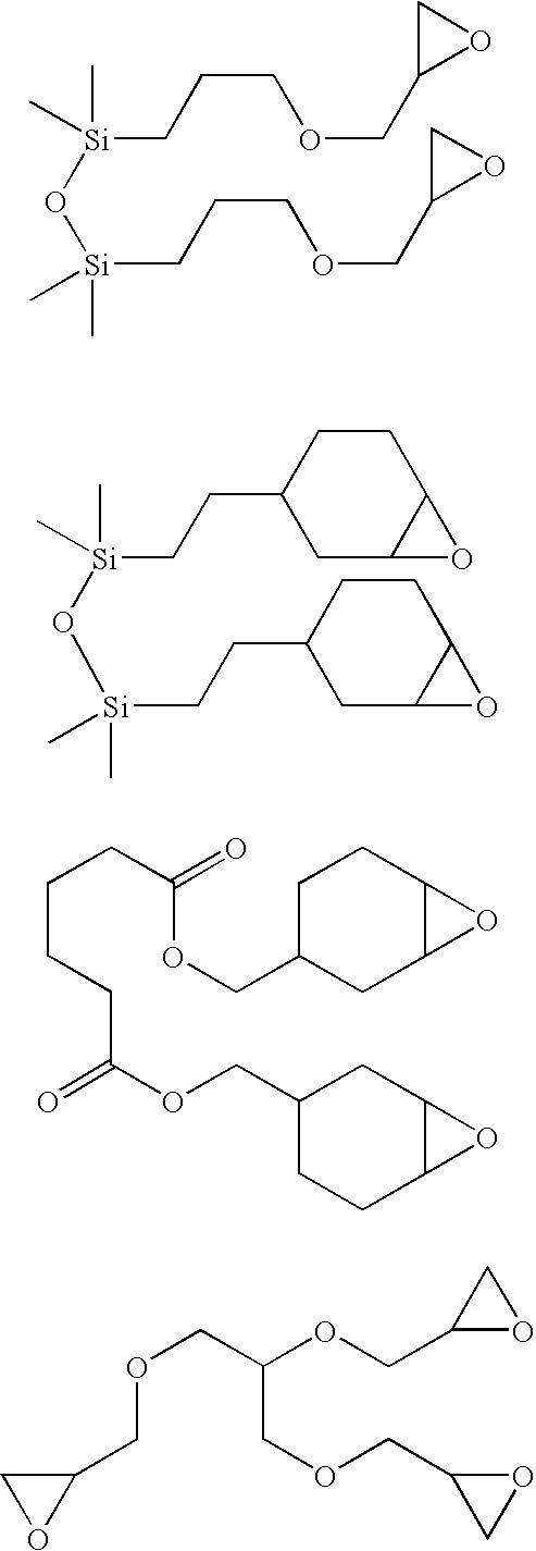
C(C[Si](O[Si](C)(C)CCCOCC1OC1)(C)C)COCC1OC1.C(C[Si](O[Si](C)(C)CCC1CC2C(CC1)O2)(C)C)C1CC2C(CC1)O2.C(CC(=O)OCC1CC2C(CC1)O2)CCC(OCC1CCC2C(C1)O2)=O.C1(COCC(COCC2CO2)OCC2OC2)CO1
